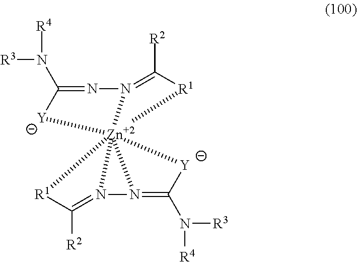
[R3]N([R4])C1=NN2=C([R2])[R1][Zn]2345([Y]1)[R1]C([R2])=N3N4=C(N([R4])[R3])[Y]5
